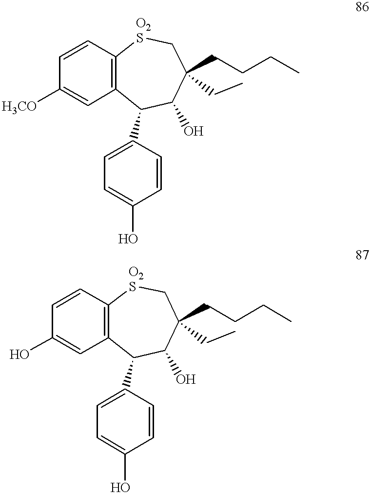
[H3CO]C1=CC2=C(C=C1)[O2S]CC(CCCC)(CC)C(O)C2C1=CC=C(O)C=C1.OC1=CC2=C(C=C1)[O2S]CC(CCCC)(CC)C(O)C2C1=CC=C(O)C=C1
